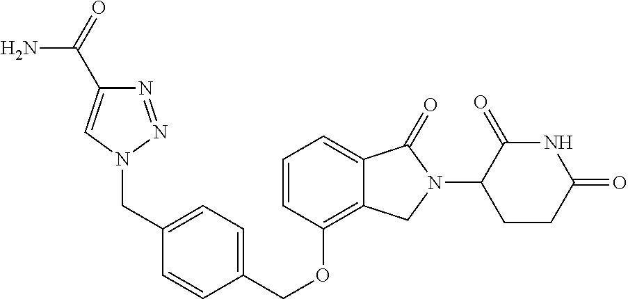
C(OC1=C2C(=CC=C1)C(=O)N(C1C(=O)NC(=O)CC1)C2)C1=CC=C(CN2N=NC(C(N)=O)=C2)C=C1
